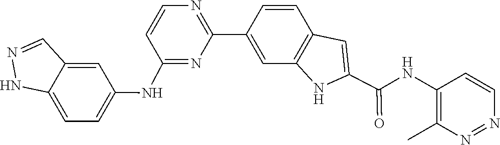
C1=CC2=C(C=C1C1=NC=CC(NC3=CC=C4C(=C3)C=NN4)=N1)NC(C(NC1=C(C)N=NC=C1)=O)=C2
